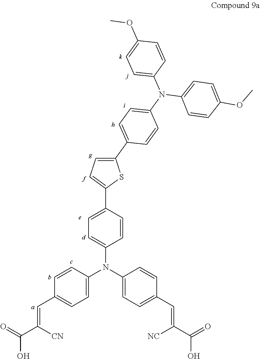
C1=C(N(C2=CC=C(C=C(C(=O)O)[NC])C=C2)C2=CC=C(C3=CC=C(C4=CC=C(N(C5=CC=C(OC)C=C5)C5=CC=C(OC)C=C5)C=C4)S3)C=C2)C=CC(C=C(C(=O)O)[CN])=C1
